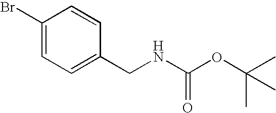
C1(Br)=CC=C(CNC(OC(C)(C)C)=O)C=C1
